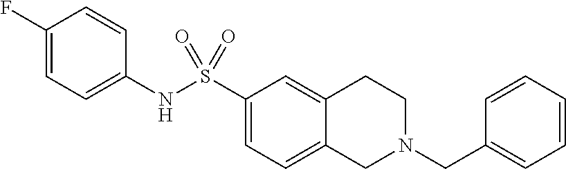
C1(F)=CC=C(NS(C2=CC=C3C(=C2)CCN(CC2=CC=CC=C2)C3)(=O)=O)C=C1
